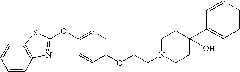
C1=CC2=C(C=C1)SC(OC1=CC=C(OCCN3CCC(C4=CC=CC=C4)(O)CC3)C=C1)=N2
